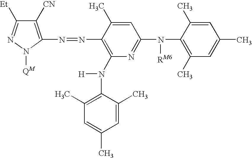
N1=C([Et])C([CN])=C(N=NC2=C(N([H])C3=C(C)C=C(C)C=C3C)N=C(N(C3=C(C)C=C(C)C=C3C)[RM6])C=C2C)N1[QM]
